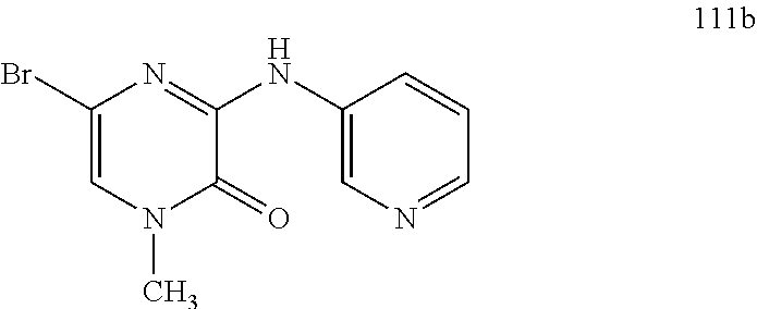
C1(Br)=CN(C)C(=O)C(NC2=CN=CC=C2)=N1
